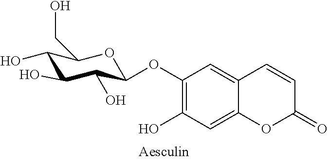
C1(O)C(O)C(O)C(OC2=C(O)C=C3C(=C2)C=CC(=O)O3)OC1CO
